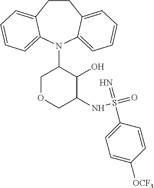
C1CC2=CC=CC=C2N(C2COCC(NS(=O)(=N)C3=CC=C([OCF3])C=C3)C2O)C2=CC=CC=C12
